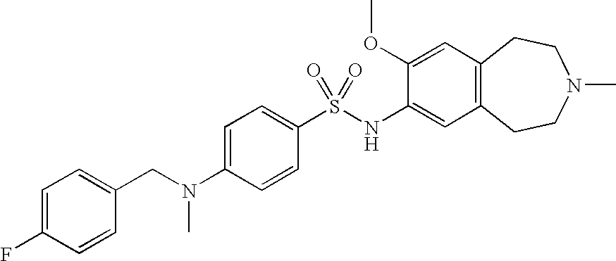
C1(OC)=CC2=C(C=C1NS(C1=CC=C(N(CC3=CC=C(F)C=C3)C)C=C1)(=O)=O)CCN(C)CC2
